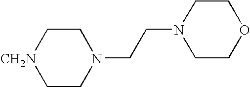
C1C[CH2N]CCN1CCN1CCOCC1
